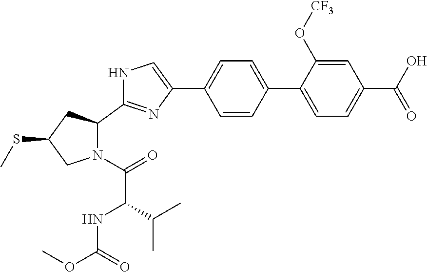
N1(C(=O)C(C(C)C)NC(OC)=O)C(C2=NC(C3=CC=C(C4=CC=C(C(O)=O)C=C4O[CF3])C=C3)=CN2)CC(SC)C1
